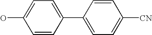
C1=C(O)C=CC(C2=CC=C([CN])C=C2)=C1
